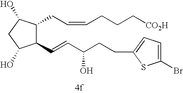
C1(C=CC(CCC2=CC=C(Br)S2)O)C(CC=CCCC[CO2H])C(O)CC1O
